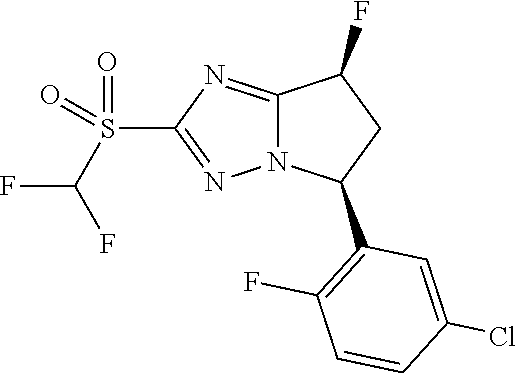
C12=NC(S(=O)(=O)C(F)F)=NN1C(C1=C(F)C=CC(Cl)=C1)CC2F
